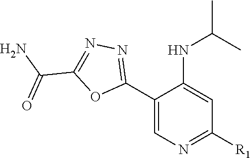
C1(C2=NN=C(C(=O)N)O2)=CN=C([R1])C=C1NC(C)C
